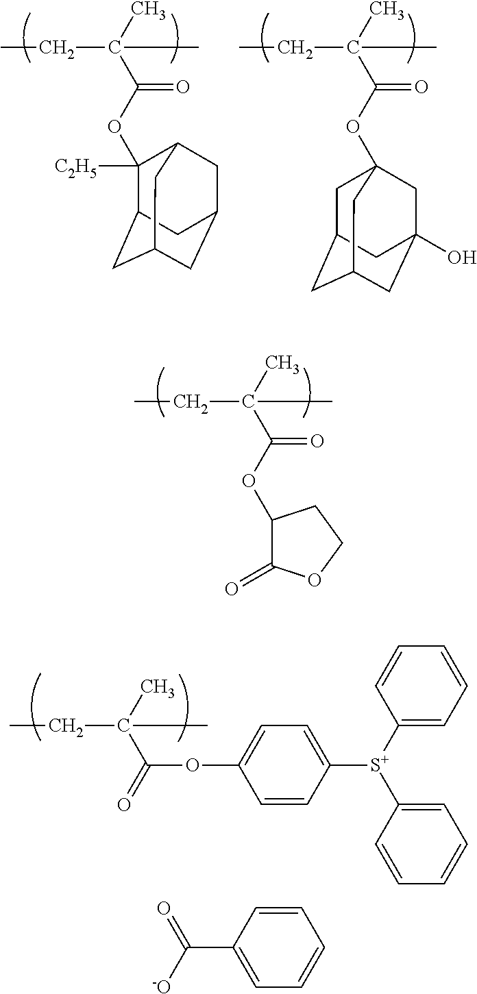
C1([C2H5])(OC(C(C)(CC)C)=O)C2CC3CC(CC1C3)C2.C1C2CC3CC(O)(CC1(OC(C(C)(CC)C)=O)C3)C2.C1(OC(C(C)(CC)C)=O)C(=O)OCC1.C(C(C)(C)CC)(OC1=CC=C([S+](C2=CC=CC=C2)C2=CC=CC=C2)C=C1)=O.C([-O])(=O)C1=CC=CC=C1
